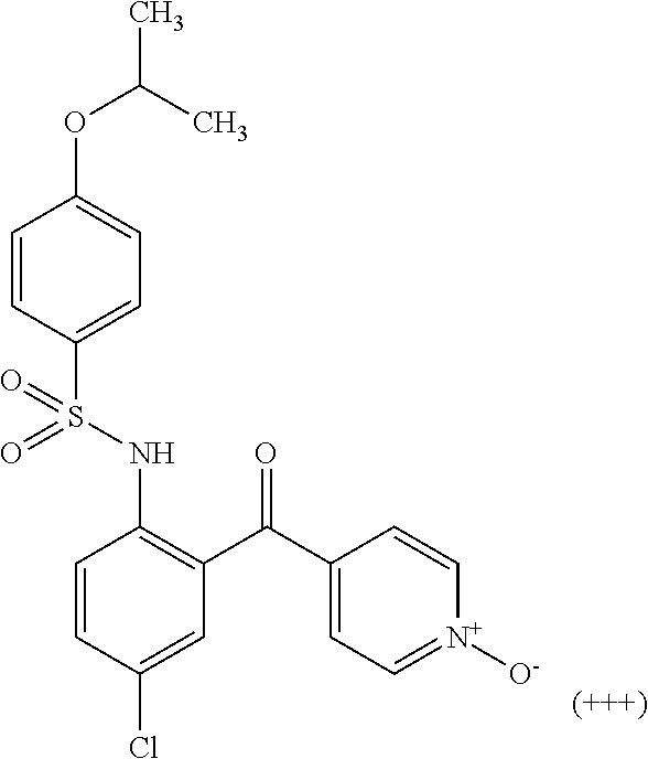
C1=CC(Cl)=CC(C(C2=CC=[N+]([O-])C=C2)=O)=C1NS(C1=CC=C(OC(C)C)C=C1)(=O)=O
